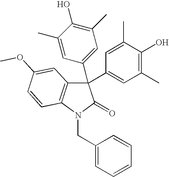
C1=C(C)C(O)=C(C)C=C1C1(C2=CC(C)=C(O)C(C)=C2)C2=C(N(CC3=CC=CC=C3)C1=O)C=CC(OC)=C2
